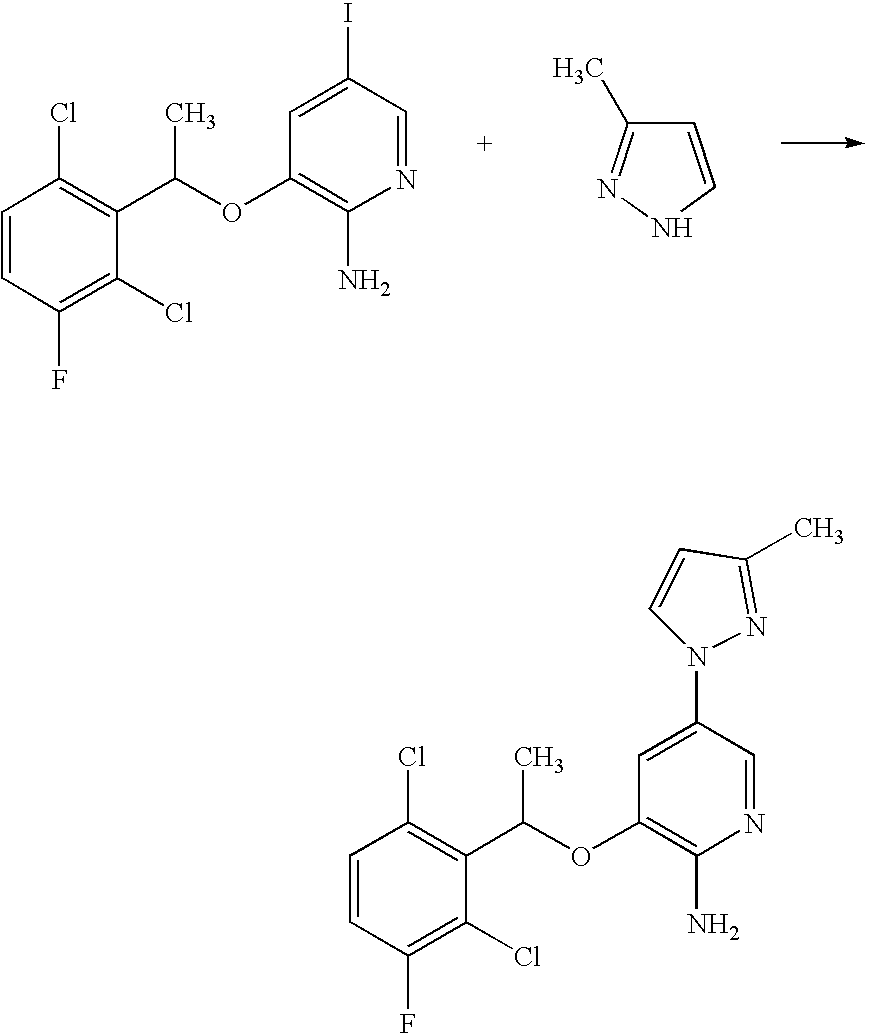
C1=CC(F)=C(Cl)C(C(C)OC2=C(N)N=CC(I)=C2)=C1Cl.C1=CNN=C1C.C1=CC(F)=C(Cl)C(C(C)OC2=C(N)N=CC(N3C=CC(C)=N3)=C2)=C1Cl
